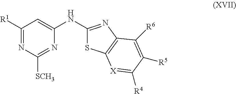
C1([R1])=NC([SCH3])=NC(NC2=NC3=C(S2)[X]=C([R4])C([R5])=C3[R6])=C1
